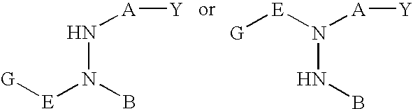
[G][E]N(B)N[A][Y].[G][E]N(NB)[A][Y]
